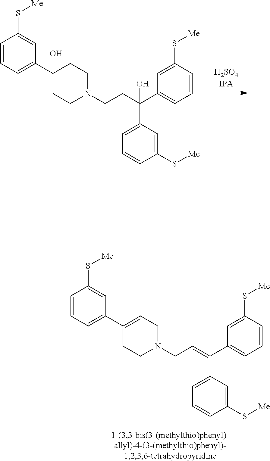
C1(C2=CC=CC(S[Me])=C2)=CCN(CC=C(C2=CC=CC(S[Me])=C2)C2=CC=CC(S[Me])=C2)CC1.C1(C2=CC=CC(S[Me])=C2)(O)CCN(CCC(C2=CC=CC(S[Me])=C2)(C2=CC=CC(S[Me])=C2)O)CC1
